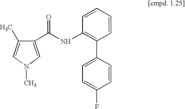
C1(C(NC2=C(C3=CC=C(F)C=C3)C=CC=C2)=O)=CN(C)C=C1C
